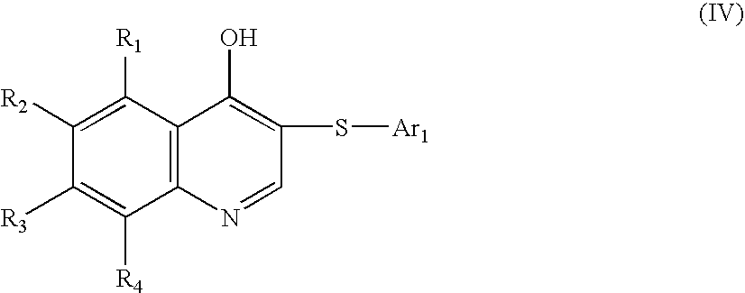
C1([R2])=C([R1])C2=C(C([R4])=C1[R3])N=CC(S[Ar1])=C2O
